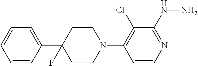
C1=CC(C2(F)CCN(C3=C(Cl)C(NN)=NC=C3)CC2)=CC=C1
